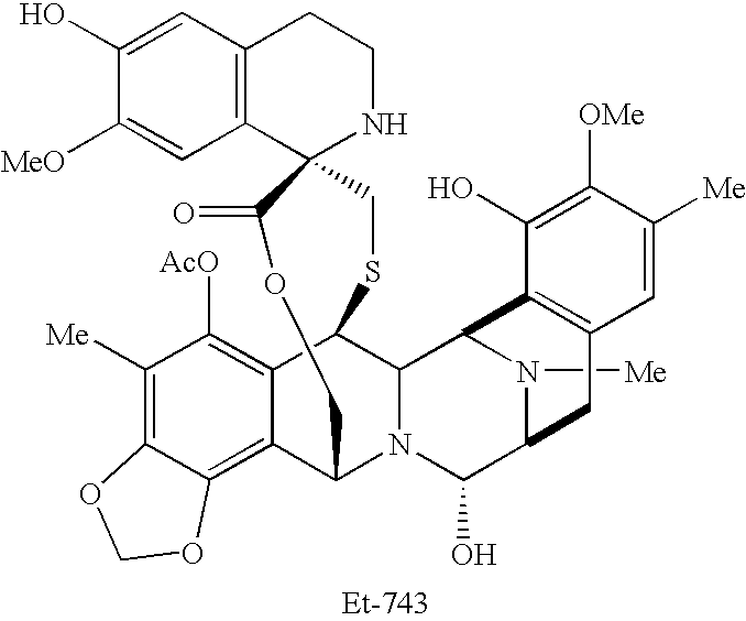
N1([Me])C2C(O)N3C4C5=C6C(=C([Me])C([AcO])=C5C(C3C1C1=C(C2)C=C([Me])C([OMe])=C1O)SCC1(NCCC2=C1C=C([MeO])C(O)=C2)C(=O)OC4)OCO6
